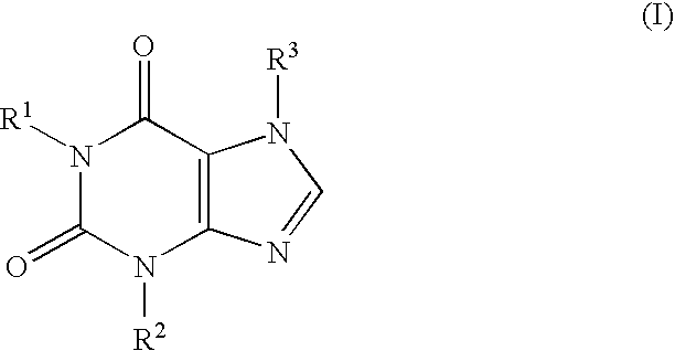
N1([R1])C(=O)N([R2])C2=C(C1=O)N([R3])C=N2
